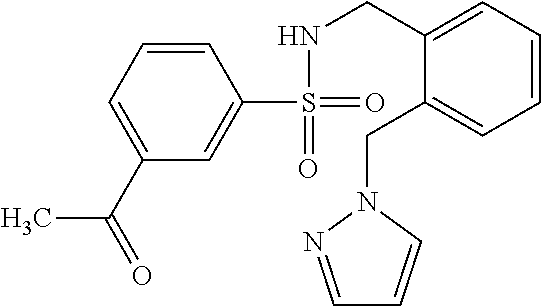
C1(C(=O)C)=CC=CC(S(=O)(=O)NCC2=CC=CC=C2CN2C=CC=N2)=C1
